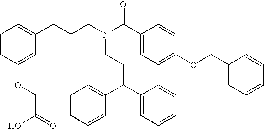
C(C(C1=CC=CC=C1)C1=CC=CC=C1)CN(CCCC1=CC=CC(OCC(=O)O)=C1)C(C1=CC=C(OCC2=CC=CC=C2)C=C1)=O
